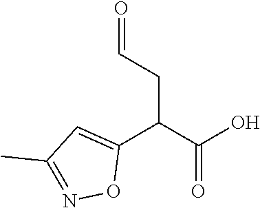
C1(C(CC=O)C(O)=O)=CC(C)=NO1
